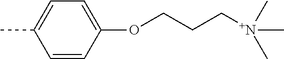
CC1=CC=C(OCCC[N+](C)(C)C)C=C1
